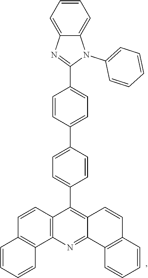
C12=C(N=C3C(=C1C1=CC=C(C4=CC=C(C5=NC6=CC=CC=C6N5C5=CC=CC=C5)C=C4)C=C1)C=CC1=C3C=CC=C1)C1=C(C=C2)C=CC=C1
